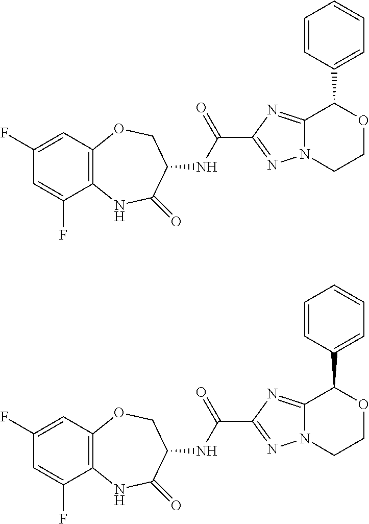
C1(C(=O)NC2COC3=C(NC2=O)C(F)=CC(F)=C3)=NN2C(=N1)C(C1=CC=CC=C1)OCC2.C1(C(=O)NC2COC3=C(NC2=O)C(F)=CC(F)=C3)=NN2C(=N1)C(C1=CC=CC=C1)OCC2
